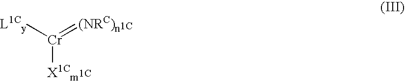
[X1Cm][Cr]([L1Cy])=[(NRC)n]
